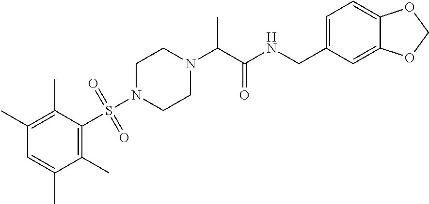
C1(C)=C(S(N2CCN(C(C)C(=O)NCC3=CC=C4C(=C3)OCO4)CC2)(=O)=O)C(C)=C(C)C=C1C
